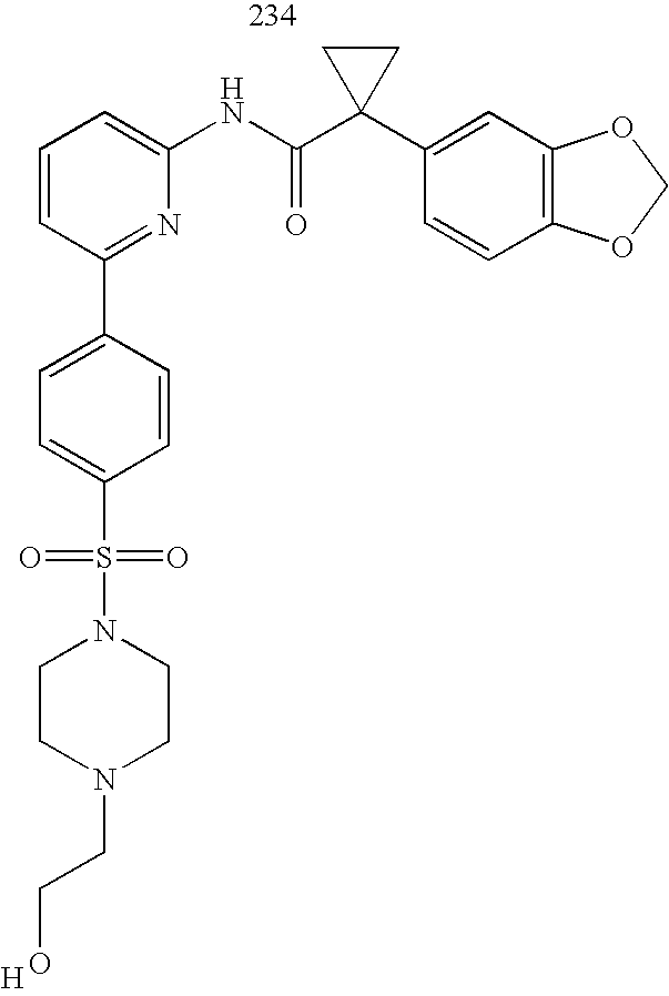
C1=CC=C(NC(=O)C2(C3=CC4=C(C=C3)OCO4)CC2)N=C1C1=CC=C(S(=O)(=O)N2CCN(CCO)CC2)C=C1.[H]
